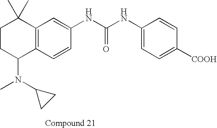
C1CC(N(C)C2CC2)C2=C(C1(C)C)C=C(NC(NC1=CC=C([COOH])C=C1)=O)C=C2
